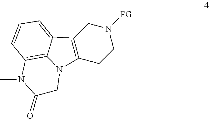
[PG]N1CC2=C(CC1)N1C3=C(C=CC=C23)N(C)C(=O)C1
